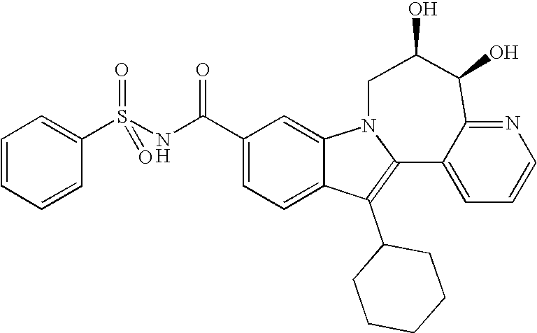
C1(C(NS(=O)(=O)C2=CC=CC=C2)=O)=CC=C2C(=C1)N1C(=C2C2CCCCC2)C2=CC=CN=C2C(O)C(O)C1
